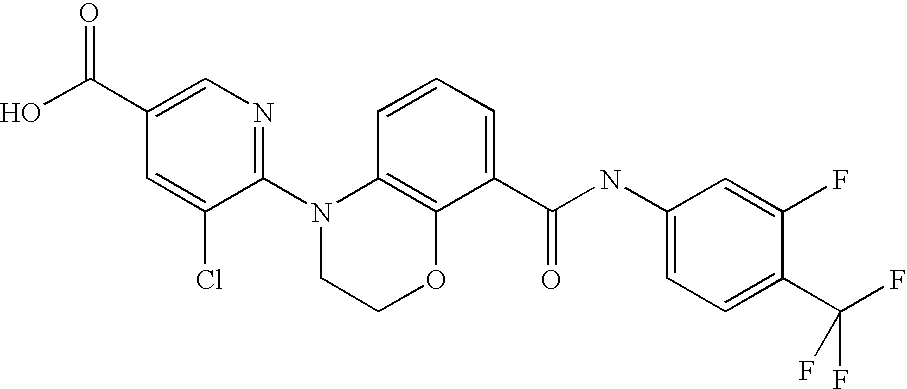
C1(N2CCOC3=C2C=CC=C3C(NC2=CC=C(C(F)(F)F)C(F)=C2)=O)=NC=C(C(O)=O)C=C1Cl
